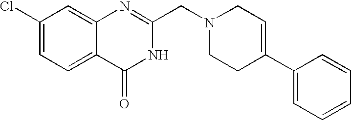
C1(Cl)=CC=C2C(=C1)N=C(CN1CCC(C3=CC=CC=C3)=CC1)NC2=O
